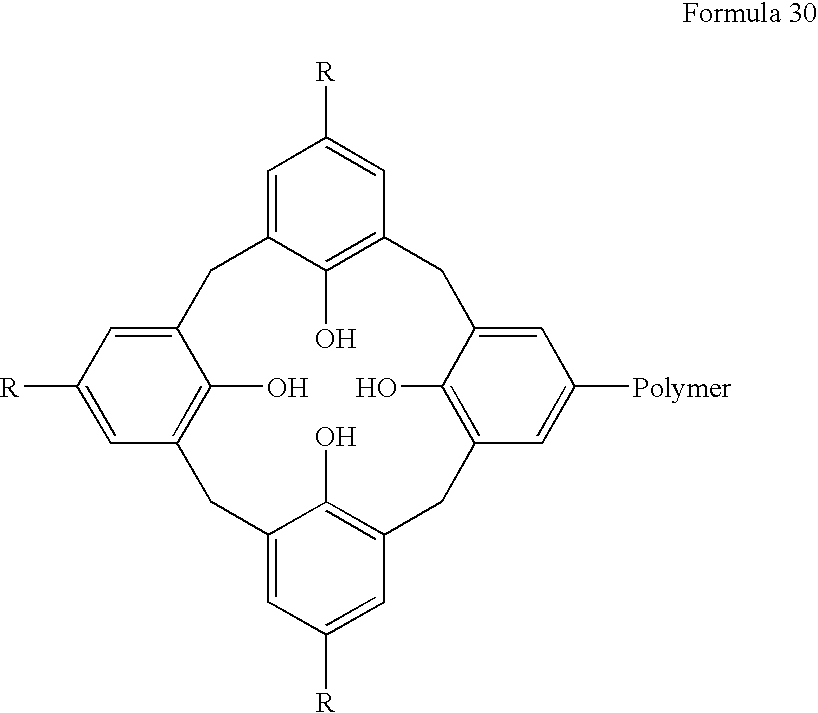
C1=C2C(O)=C(C=C1[R])CC1=CC([Polymer])=CC(=C1O)CC1=C(O)C(=CC([R])=C1)CC1=C(O)C(=CC([R])=C1)C2
